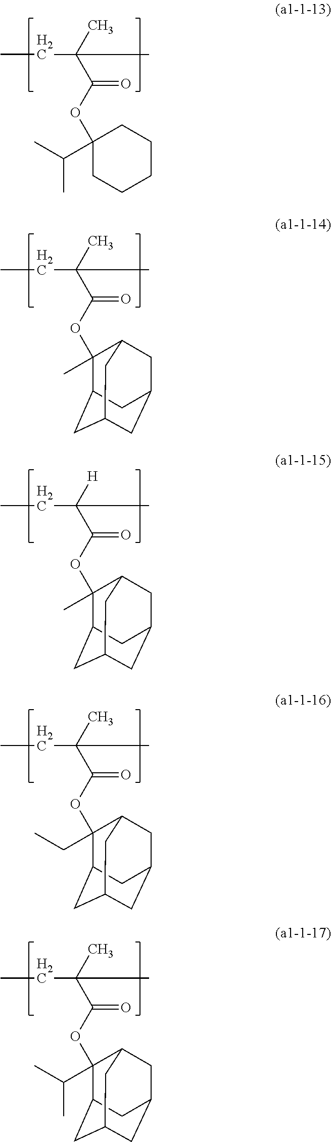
CCC(C(=O)OC1(C(C)C)CCCCC1)(C)C.CCC(C(=O)OC1(C)C2CC3CC(CC1C3)C2)(C)C.CCC(C(=O)OC1(C)C2CC3CC(CC1C3)C2)([H])C.CCC(C(=O)OC1(CC)C2CC3CC(CC1C3)C2)(C)C.CCC(C(=O)OC1(C(C)C)C2CC3CC(CC1C3)C2)(C)C
